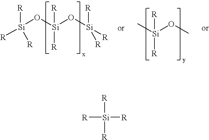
[Si](O[Si](O[Si]([R])([R])[R])([R])[R])([R])([R])[R].C[Si](OC)([R])[R].[Si]([R])([R])([R])[R]
